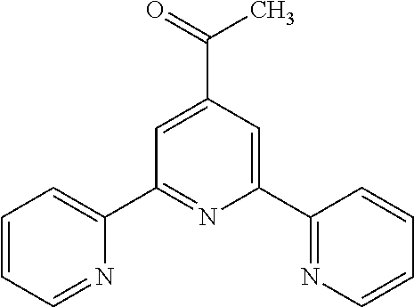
C1=CC=NC(C2=NC(C3=NC=CC=C3)=CC(C(C)=O)=C2)=C1
